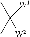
CC(C)([W2])[W1]
